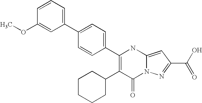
C1(=O)N2C(=CC(C(O)=O)=N2)NC(C2=CC=C(C3=CC=CC(OC)=C3)C=C2)=C1C1CCCCC1
